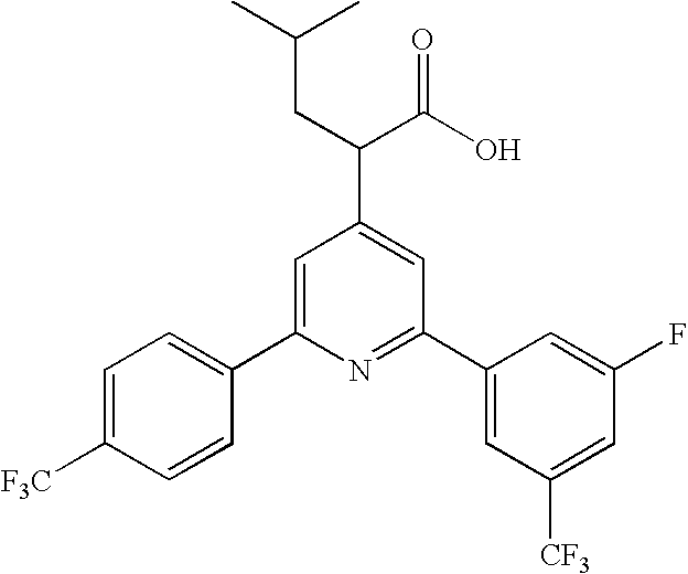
C1=C(C2=CC=C([F3C])C=C2)N=C(C2=CC([CF3])=CC(F)=C2)C=C1C(C(O)=O)CC(C)C
